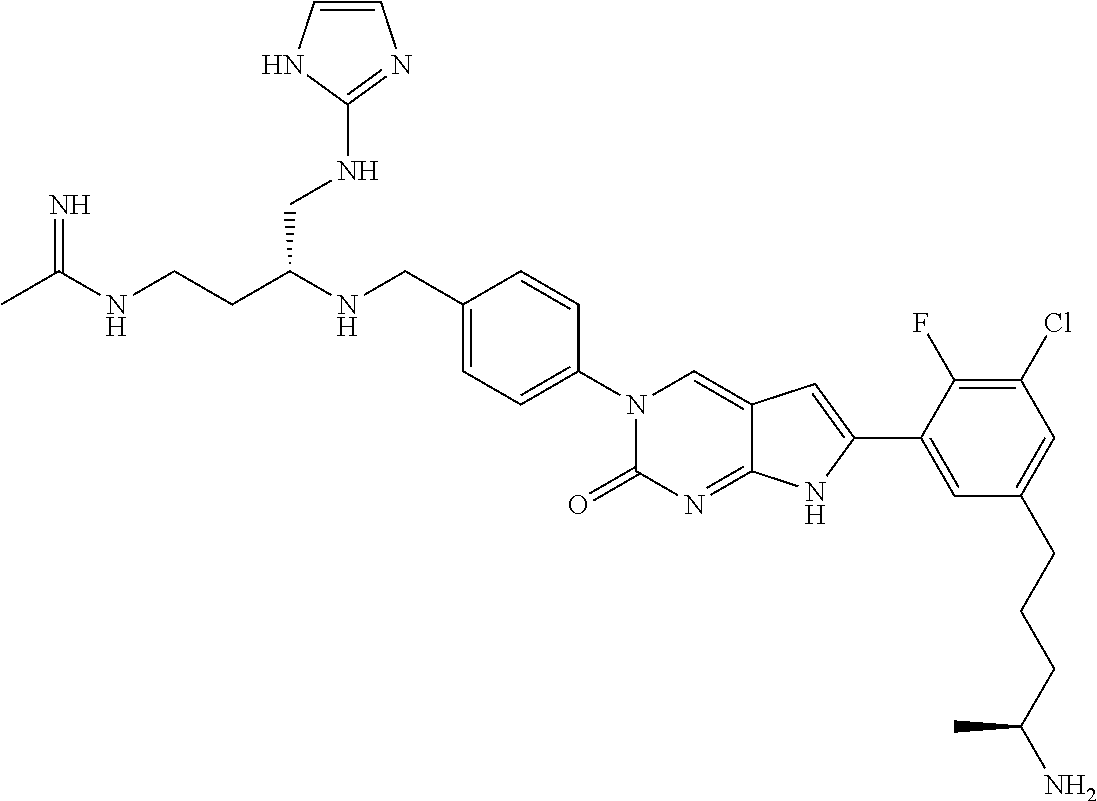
CC(NCCC(NCC1=CC=C(N2C(=O)N=C3C(=C2)C=C(C2=CC(CCCC(N)C)=CC(Cl)=C2F)N3)C=C1)CNC1=NC=CN1)=N
